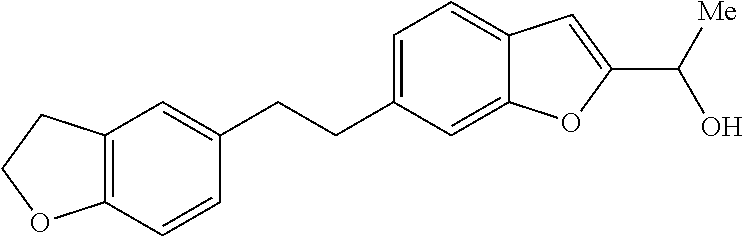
C1=C(CCC2=CC3=C(C=C2)OCC3)C=C2C(=C1)C=C(C([Me])O)O2
